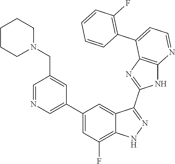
C1=NC=C(C2=CC(F)=C3C(=C2)C(C2=NC4=C(N2)N=CC=C4C2=C(F)C=CC=C2)=NN3)C=C1CN1CCCCC1
